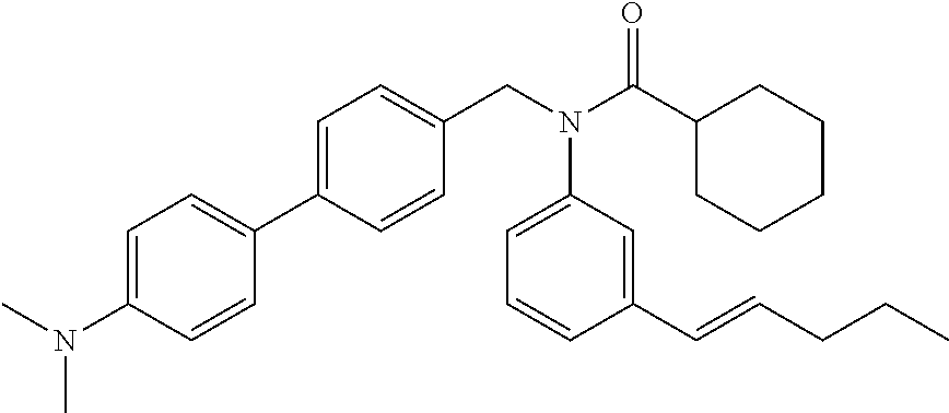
C1=C(C2=CC=C(N(C)C)C=C2)C=CC(CN(C(C2CCCCC2)=O)C2=CC=CC(C=CCCC)=C2)=C1
